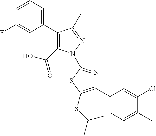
C1(C2=CC=CC(F)=C2)=C(C(O)=O)N(C2=NC(C3=CC=C(C)C(Cl)=C3)=C(SC(C)C)S2)N=C1C
